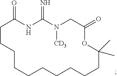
C1CCCCCCCCCC(C)(C)OC(=O)CN([CD3])C(=N)NC1=O
